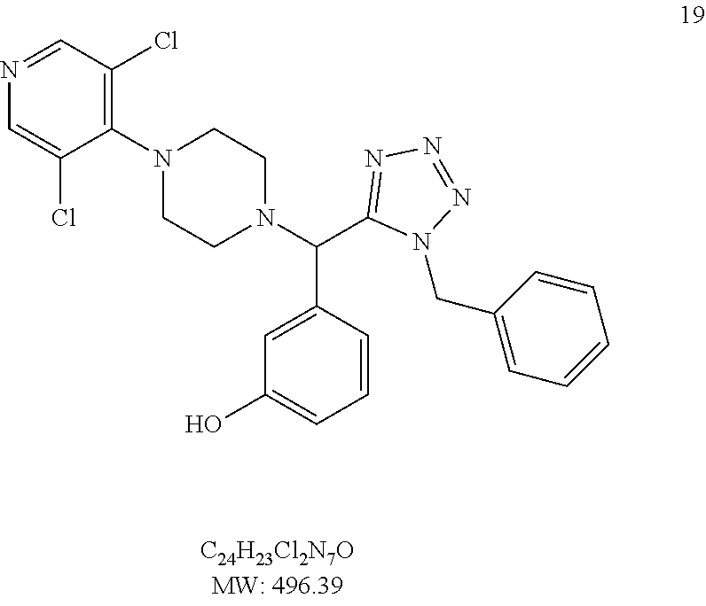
N1=CC(Cl)=C(N2CCN(C(C3=NN=NN3CC3=CC=CC=C3)C3=CC(O)=CC=C3)CC2)C(Cl)=C1
